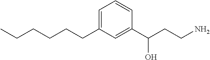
C1(CCCCCC)=CC=CC(C(CCN)O)=C1
